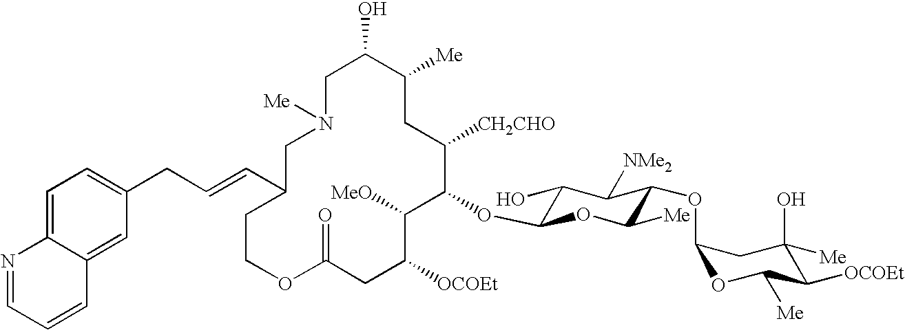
C1C(O)C([Me])CC([CH2CHO])C(OC2C(O)C([NMe2])C(OC3OC([Me])C([OCOEt])C(O)([Me])C3)C([Me])O2)C([MeO])C([OCOEt])CC(=O)OCCC(C=CCC2=CC=C3C(=C2)C=CC=N3)CN1[Me]
